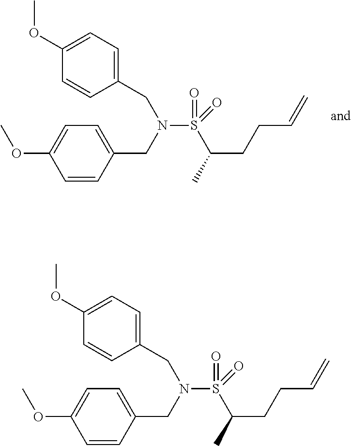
C(CCC=C)(C)S(=O)(N(CC1=CC=C(OC)C=C1)CC1=CC=C(OC)C=C1)=O.C(CCC=C)(C)S(=O)(N(CC1=CC=C(OC)C=C1)CC1=CC=C(OC)C=C1)=O
